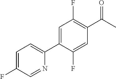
C1=C(F)C=NC(C2=CC(F)=C(C(C)=O)C=C2F)=C1
